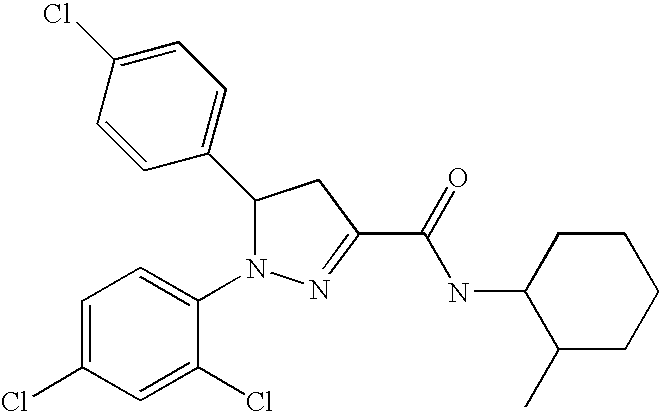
C1(C2N(C3=CC=C(Cl)C=C3Cl)N=C(C(=O)NC3C(C)CCCC3)C2)=CC=C(Cl)C=C1
